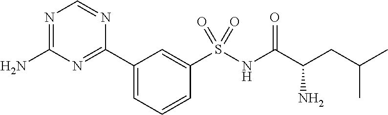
N1=C(N)N=C(C2=CC=CC(S(NC(C(CC(C)C)N)=O)(=O)=O)=C2)N=C1
